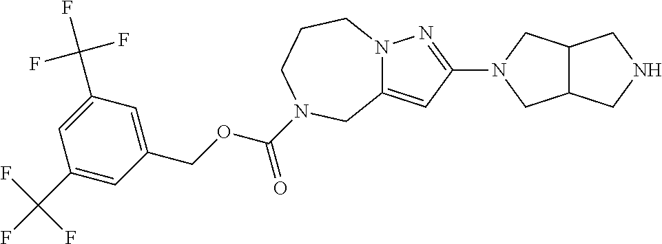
C1(C(F)(F)F)=CC(COC(=O)N2CCCN3C(=CC(N4CC5C(C4)CNC5)=N3)C2)=CC(C(F)(F)F)=C1
